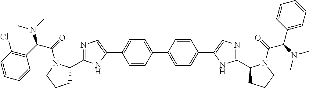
C1=CC(C2=CN=C(C3CCCN3C(=O)C(C3=C(Cl)C=CC=C3)N(C)C)N2)=CC=C1C1=CC=C(C2=CN=C(C3CCCN3C(=O)C(C3=CC=CC=C3)N(C)C)N2)C=C1
